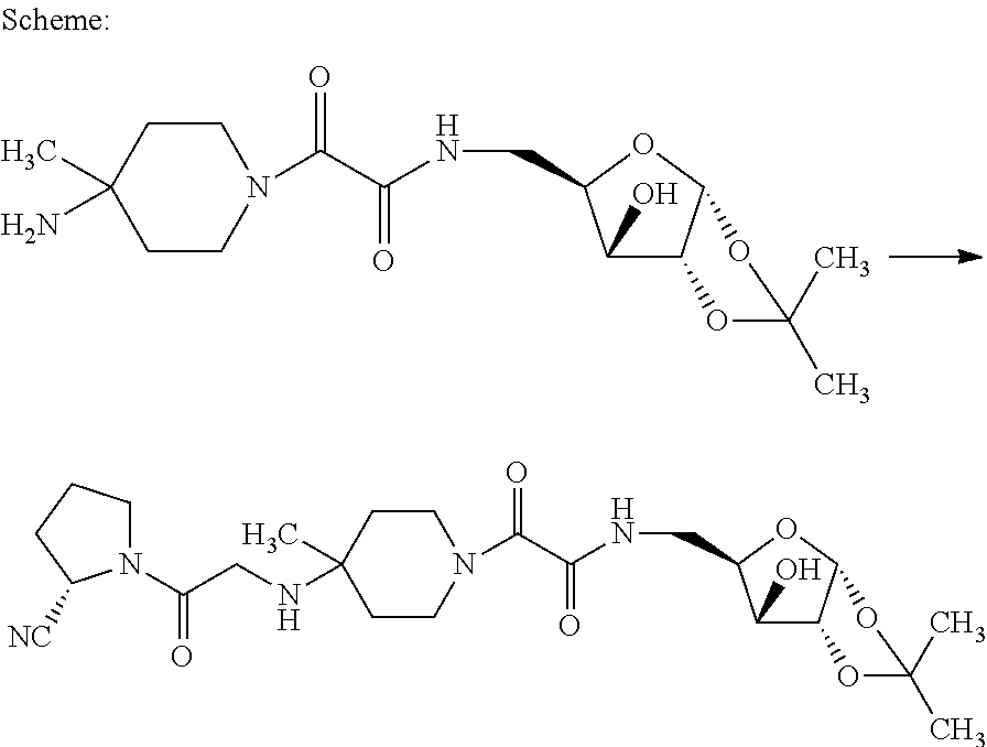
N(CC1C(O)C2C(O1)OC(C)(C)O2)C(=O)C(=O)N1CCC(C)(N)CC1.N(CC1C(O)C2C(O1)OC(C)(C)O2)C(=O)C(=O)N1CCC(C)(NCC(=O)N2CCCC2[NC])CC1
